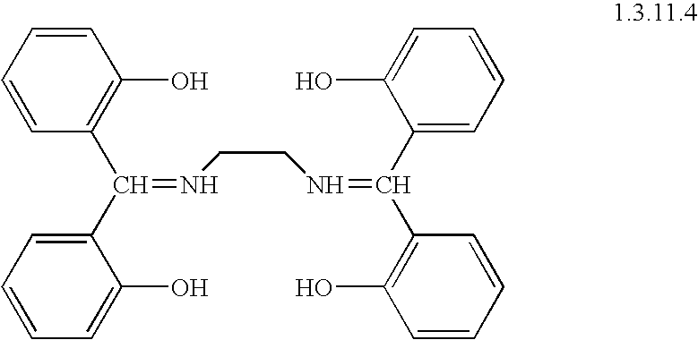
C1(O)=C(C(C2=CC=CC=C2O)=NCCN=C(C2=CC=CC=C2O)C2=C(O)C=CC=C2)C=CC=C1
